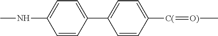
C1=CC(C2=CC=C([C(]=[O)]C)C=C2)=CC=C1NC
